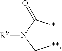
[**]CN(C(*)=O)[R9]
